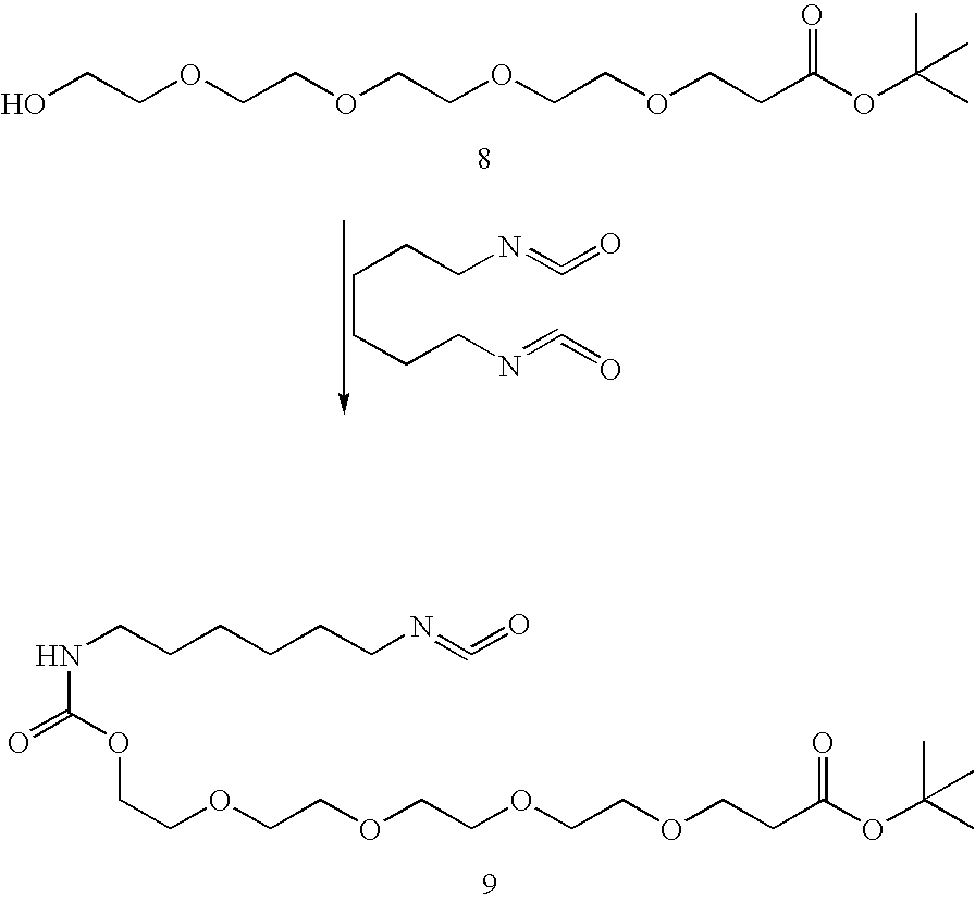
C(CCCN=C=O)CCN=C=O.OCCOCCOCCOCCOCCC(OC(C)(C)C)=O.N(C(=O)OCCOCCOCCOCCOCCC(OC(C)(C)C)=O)CCCCCCN=C=O
